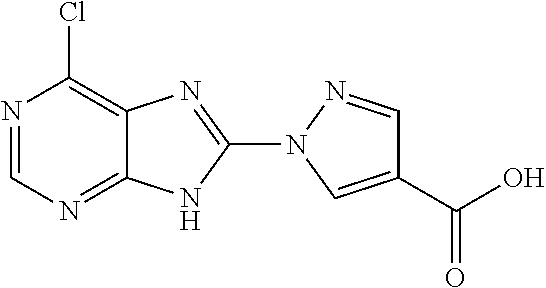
N1=CN=C2C(=C1Cl)N=C(N1C=C(C(O)=O)C=N1)N2
